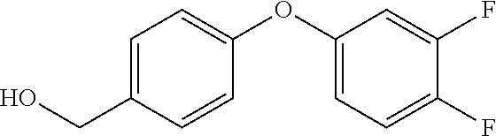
C1=C(CO)C=CC(OC2=CC=C(F)C(F)=C2)=C1
